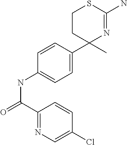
C1CC(C2=CC=C(NC(=O)C3=NC=C(Cl)C=C3)C=C2)(C)N=C(N)S1
